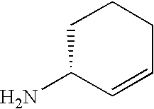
C1C(N)C=CCC1
